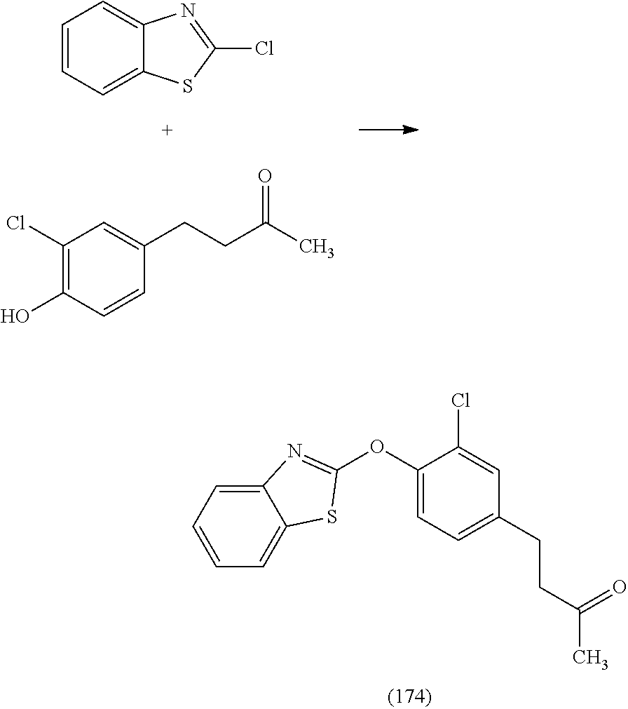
C12=CC=CC=C1N=C(Cl)S2.C1(Cl)=C(O)C=CC(CCC(C)=O)=C1.C1=C(OC2=NC3=CC=CC=C3S2)C(Cl)=CC(CCC(C)=O)=C1
